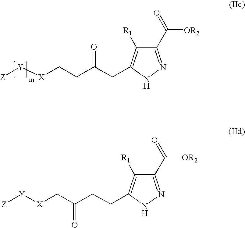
C1(C(=O)[OR2])=NNC(CC(CC[X][Y][Z])=O)=C1[R1].C1(C(=O)[OR2])=NNC(CCC(C[X][Y][Z])=O)=C1[R1]
